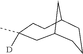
C12CC(C)([D])CCC(C1)CCC2
